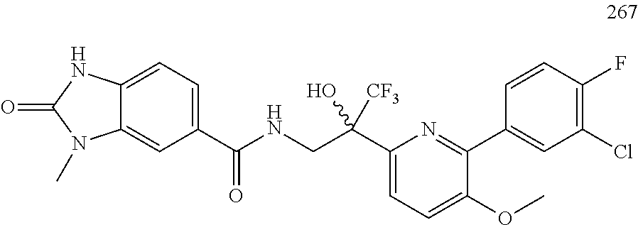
N(CC(C1=CC=C(OC)C(C2=CC(Cl)=C(F)C=C2)=N1)(O)[CF3])C(=O)C1=CC=C2C(=C1)N(C)C(=O)N2
